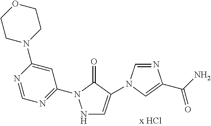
N1C=C(N2C=NC(C(N)=O)=C2)C(=O)N1C1=NC=NC(N2CCOCC2)=C1
